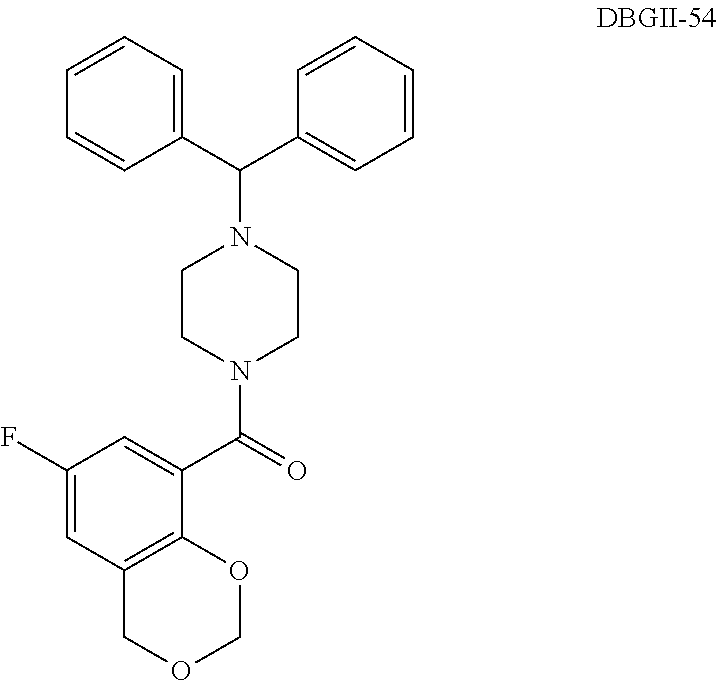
C1OC2=C(C=C(F)C=C2C(=O)N2CCN(C(C3=CC=CC=C3)C3=CC=CC=C3)CC2)CO1
